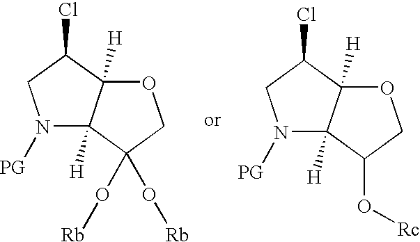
N1([PG])C2([H])C([H])(C(Cl)C1)OCC2(O[Rb])O[Rb].N1([PG])C2([H])C([H])(C(Cl)C1)OCC2O[Rc]
